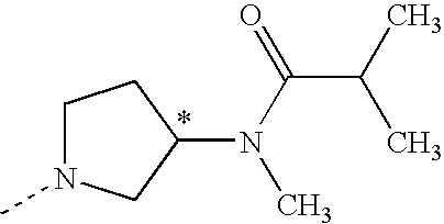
C1N(C)CC(N(C)C(=O)C(C)C)C1
